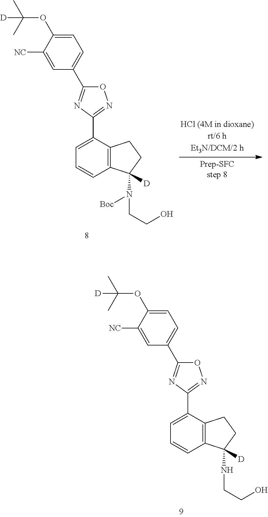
C1=C(C2=NOC(C3=CC=C(OC(C)(C)[D])C([NC])=C3)=N2)C2=C(C=C1)C(NCCO)([D])CC2.C1=C(C2=NOC(C3=CC=C(OC(C)(C)[D])C([NC])=C3)=N2)C2=C(C=C1)C(N([Boc])CCO)([D])CC2
